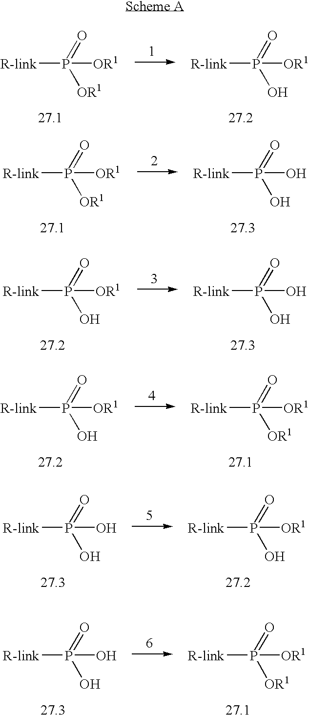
[R-link]P([OR1])(=O)[OR1].[R-link]P(O)(=O)[OR1].[R-link]P([OR1])(=O)[OR1].[R-link]P(O)(=O)O.[R-link]P(O)(=O)[OR1].[R-link]P(O)(=O)O.[R-link]P(O)(=O)[OR1].[R-link]P([OR1])(=O)[OR1].[R-link]P(O)(=O)O.[R-link]P(O)(=O)[OR1].[R-link]P(O)(=O)O.[R-link]P([OR1])(=O)[OR1]
